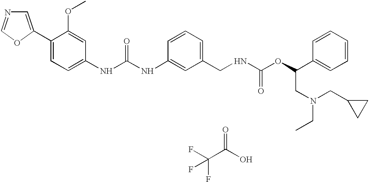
C1=C(C2=CC=C(NC(NC3=CC(CNC(OC(C4=CC=CC=C4)CN(CC4CC4)CC)=O)=CC=C3)=O)C=C2OC)OC=N1.C(C(O)=O)(F)(F)F
